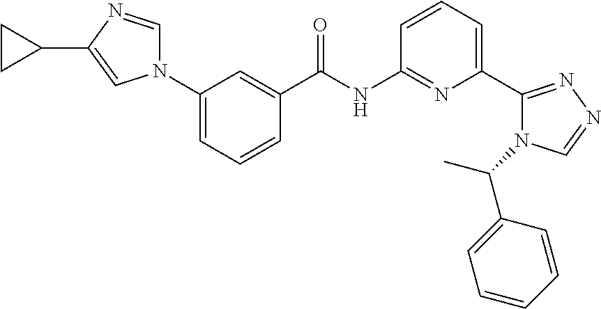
N1(C2=CC=CC(C(NC3=NC(C4=NN=CN4C(C)C4=CC=CC=C4)=CC=C3)=O)=C2)C=NC(C2CC2)=C1
